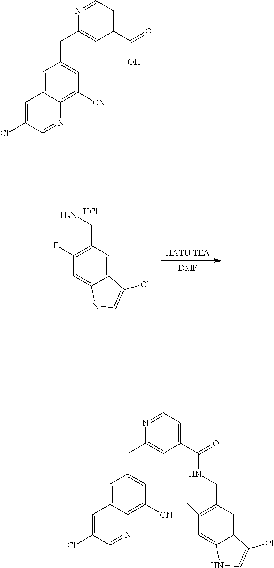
C1=C2C(=C([CN])C=C1CC1=CC(C(=O)O)=CC=N1)N=CC(Cl)=C2.C1=C2C(=C([CN])C=C1CC1=CC(C(=O)NCC3=C(F)C=C4C(=C3)C(Cl)=CN4)=CC=N1)N=CC(Cl)=C2.Cl.C1=C2C(=CC(CN)=C1F)C(Cl)=CN2.[HATU TEA].[DMF]
